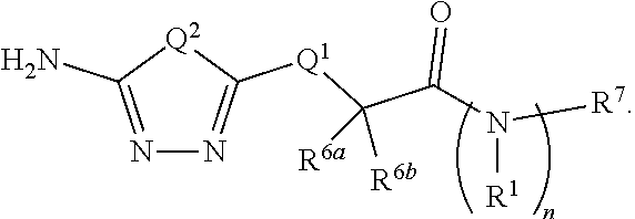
N1=C(N)[Q2]C([Q1]C(C(N([R7])[R1])=O)([R6b])[R6a])=N1
